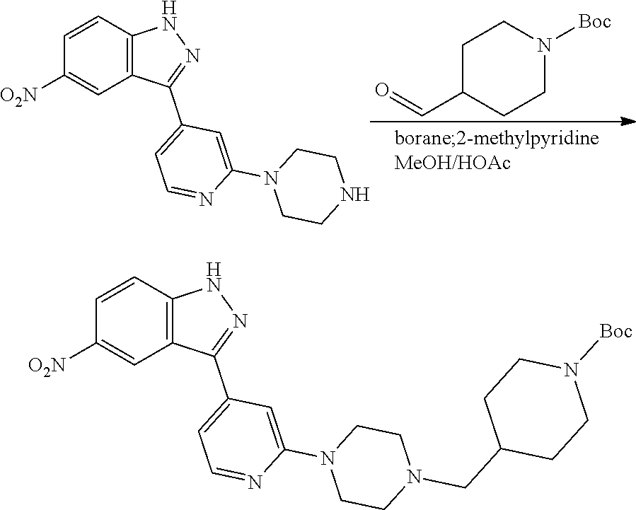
C1C(C=O)CCN([Boc])C1.C1([O2N])=CC2=C(C=C1)NN=C2C1=CC=NC(N2CCNCC2)=C1.C1([O2N])=CC2=C(C=C1)NN=C2C1=CC=NC(N2CCN(CC3CCN([Boc])CC3)CC2)=C1
